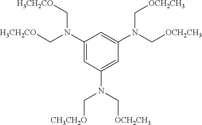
C1(N(C[H3CH2CO])C[H3CH2CO])=CC(N(C[OCH2CH3])C[CH3CH2O])=CC(N(C[OCH2CH3])C[OCH2CH3])=C1
